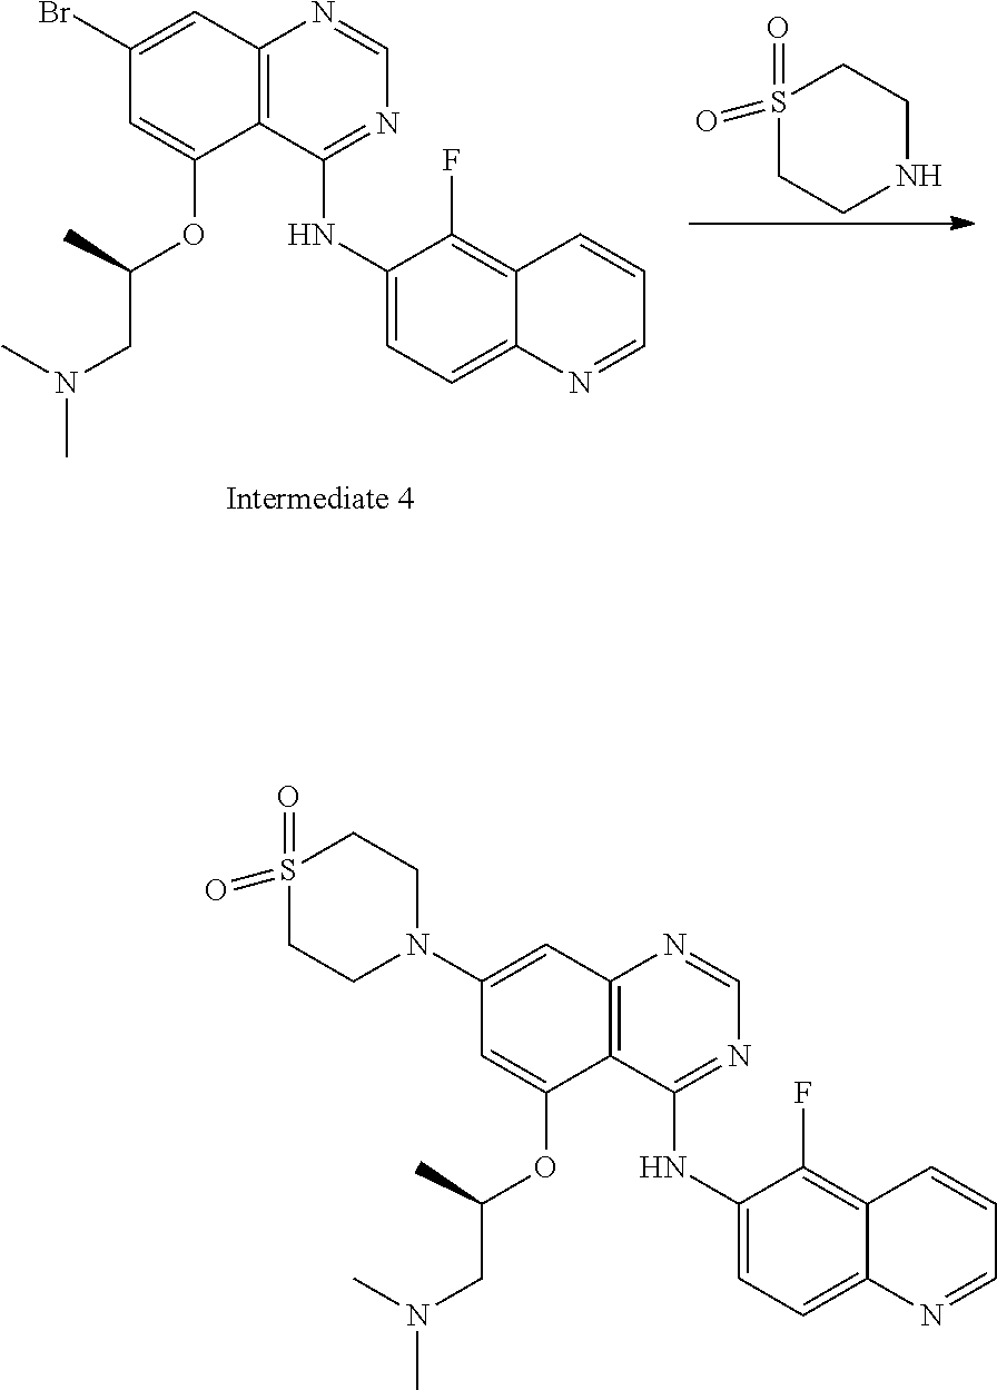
C1(NC2=CC=C3C(=C2F)C=CC=N3)=NC=NC2=C1C(OC(C)CN(C)C)=CC(Br)=C2.S1(=O)(=O)CCNCC1.C1(NC2=CC=C3C(=C2F)C=CC=N3)=NC=NC2=C1C(OC(C)CN(C)C)=CC(N1CCS(=O)(=O)CC1)=C2
